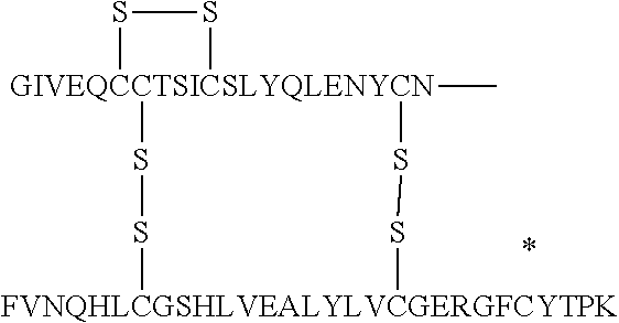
S1[GIVEQCCTSICSLYQLENYCN]2(C)(S1)SS[FVNQHLCGSHLVEALYLVCGERGFCYTPK]SS2
